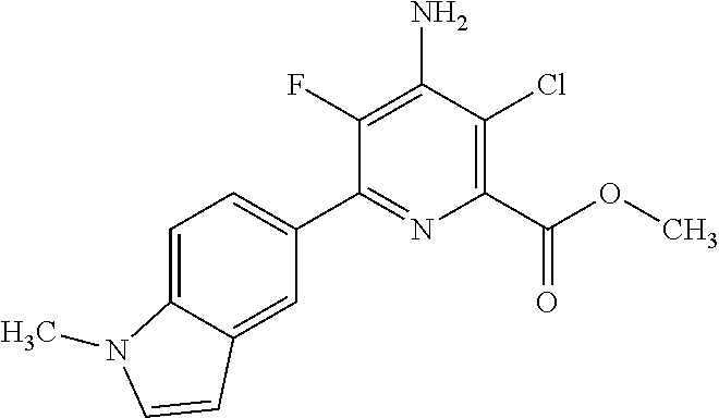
C1(F)=C(N)C(Cl)=C(C(OC)=O)N=C1C1=CC=C2C(=C1)C=CN2C
